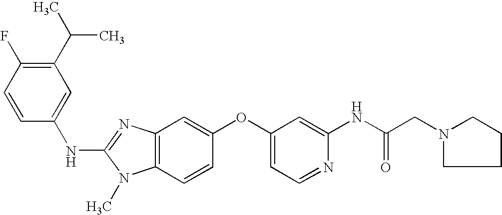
C1(C(C)C)=C(F)C=CC(NC2=NC3=C(N2C)C=CC(OC2=CC=NC(NC(CN4CCCC4)=O)=C2)=C3)=C1
